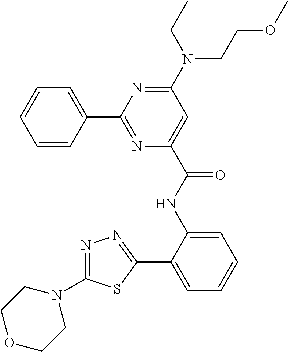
C1=CC(C2=NC(C(NC3=CC=CC=C3C3=NN=C(N4CCOCC4)S3)=O)=CC(N(CC)CCOC)=N2)=CC=C1
